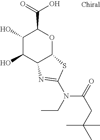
C1(O)C(O)C2C(OC1C(O)=O)SC(N(C(CC(C)(C)C)=O)CC)=N2
